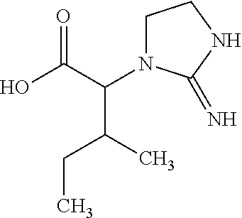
OC(C(C(CC)C)N1CCNC1=N)=O
